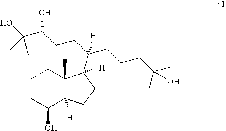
C1(O)C2([H])C(C)(CCC1)C([H])(C(CCC(C(O)(C)C)O)(CCCC(C)(O)C)[H])CC2
